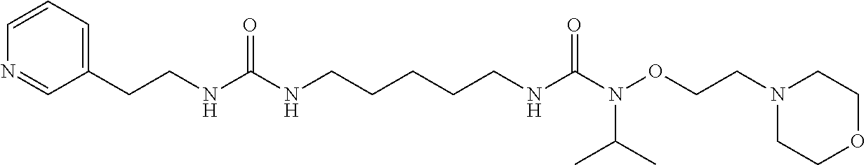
C1=CN=CC(CCNC(NCCCCCNC(=O)N(OCCN2CCOCC2)C(C)C)=O)=C1
